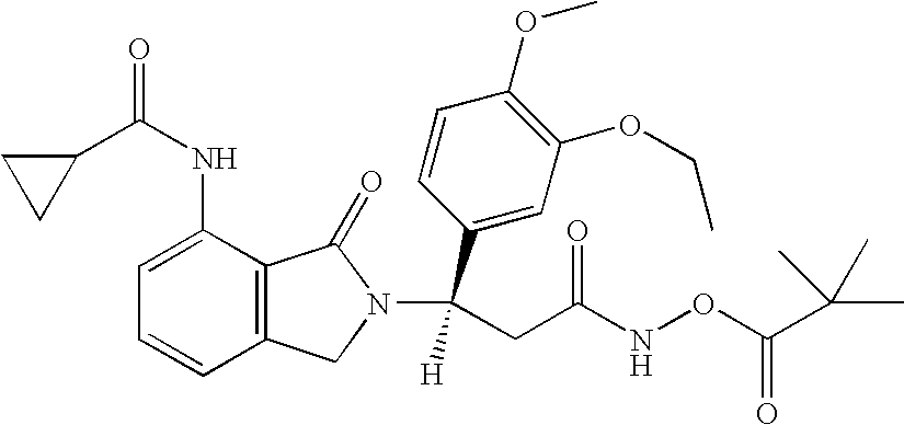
C1=C(NC(=O)C2CC2)C2=C(C=C1)CN(C(C1=CC(OCC)=C(OC)C=C1)([H])CC(NOC(C(C)(C)C)=O)=O)C2=O
